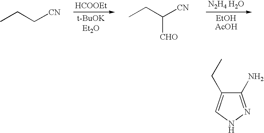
[HCOOEt].CCC[CN].CCC([CN])[CHO].[N2H4 H2O].C1(N)=NNC=C1CC
